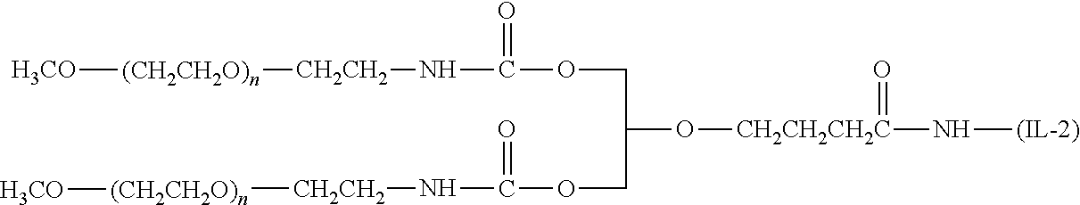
[H3CO][(CH2CH2O)n][CH2CH2]NC(OCC(O[CH2CH2CH2C](N[(IL-2)])=O)COC(N[CH2CH2][(CH2CH2O)n][H3CO])=O)=O
